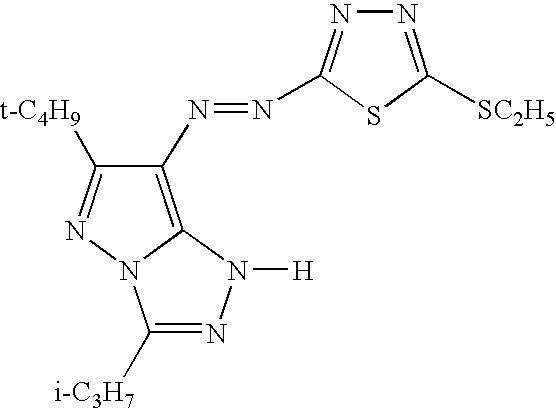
C1(N=NC2=NN=C([SC2H5])S2)=C2N(N=C1[t-C4H9])C([i-C3H7])=NN2[H]
